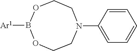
C1OB([Ar1])OCCN(C2=CC=CC=C2)C1
